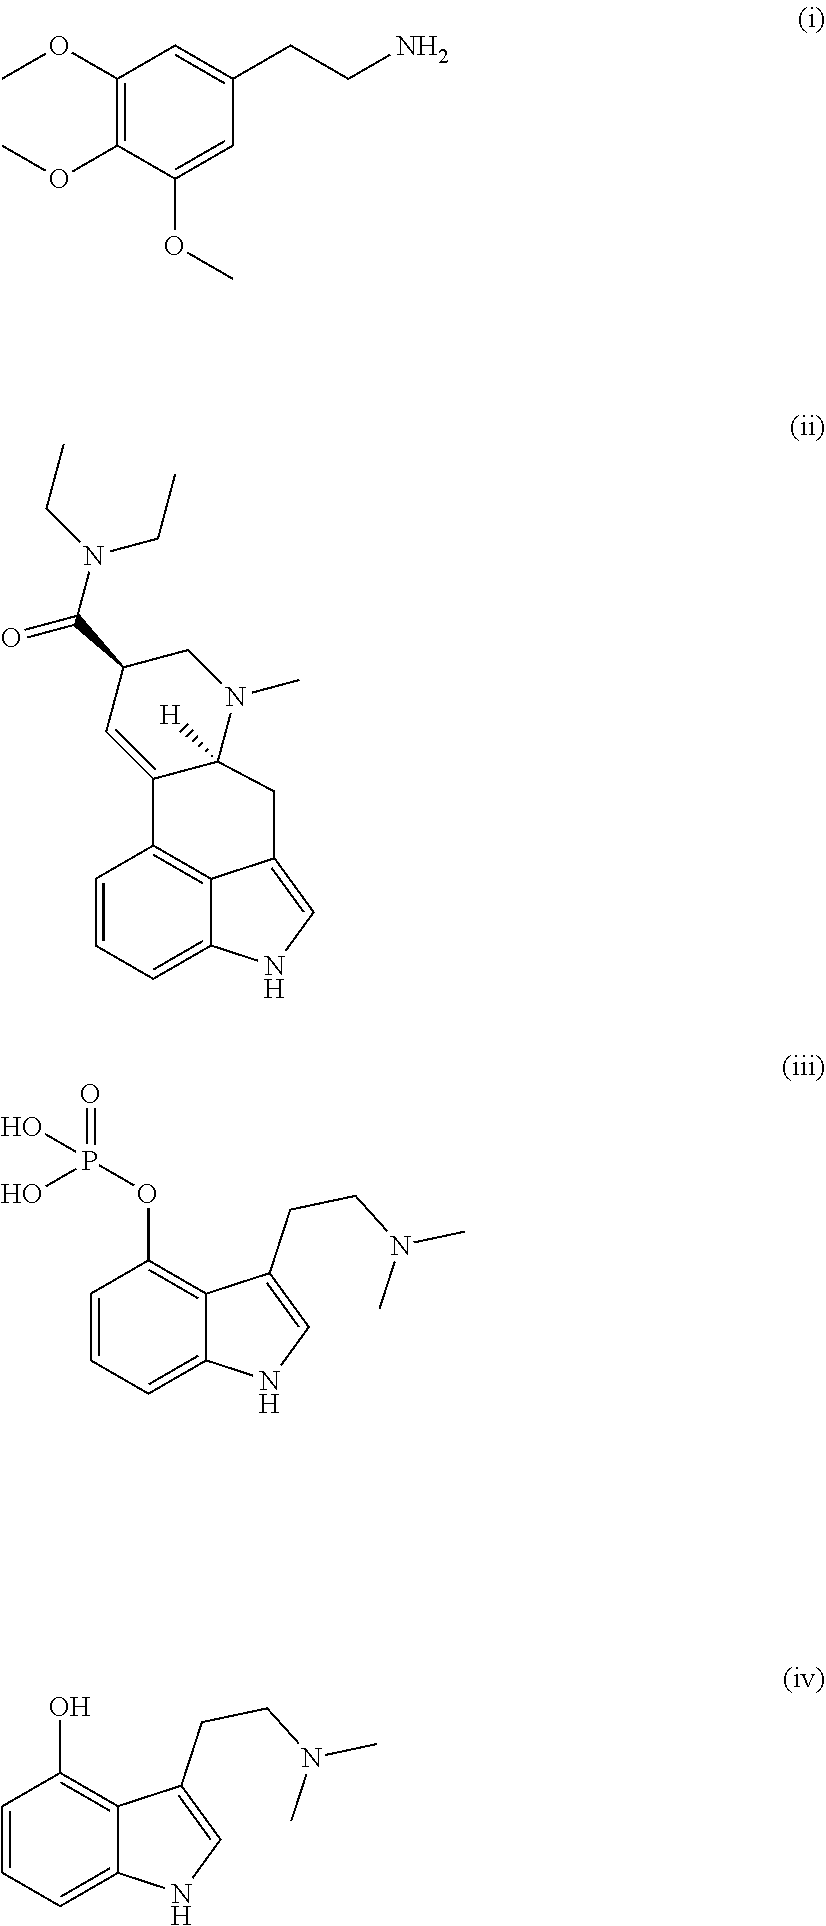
C1(OC)=C(OC)C(OC)=CC(CCN)=C1.C1=CC=C2C3=C1C1=CC(C(=O)N(CC)CC)CN(C)C1([H])CC3=CN2.C1=CC=C2C(=C1OP(=O)(O)O)C(CCN(C)C)=CN2.C1=CC=C2C(=C1O)C(CCN(C)C)=CN2
